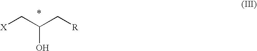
[X]CC(C[R])O
